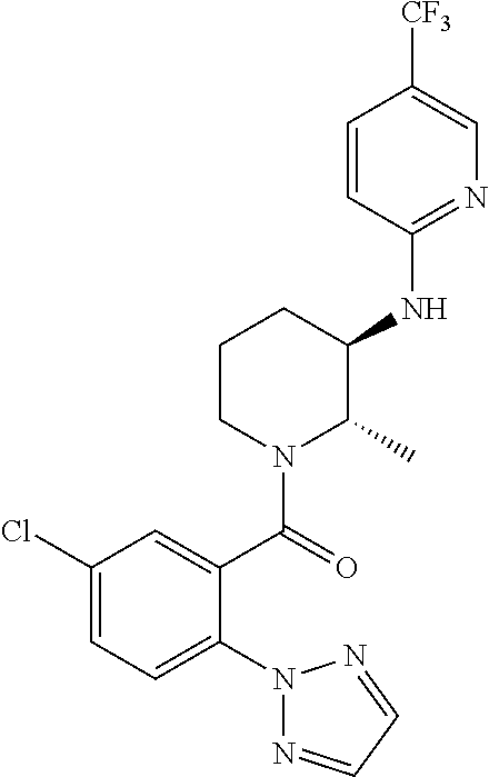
C1(Cl)=CC=C(N2N=CC=N2)C(C(=O)N2C(C)C(NC3=NC=C([CF3])C=C3)CCC2)=C1
